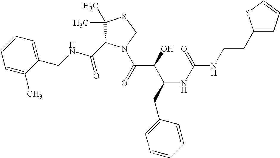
C(NCC1=CC=CC=C1C)(=O)C1C(C)(C)SCN1C(C(C(CC1=CC=CC=C1)NC(=O)NCCC1=CC=CS1)O)=O
